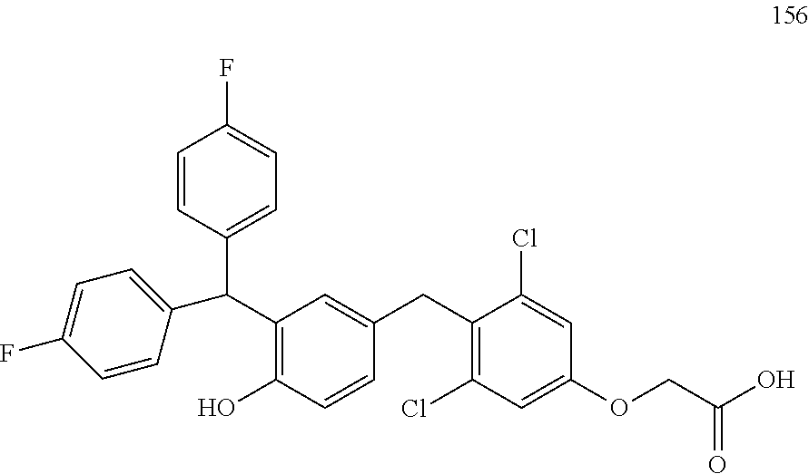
C1(C(C2=CC=C(F)C=C2)C2=CC=C(F)C=C2)=C(O)C=CC(CC2=C(Cl)C=C(OCC(O)=O)C=C2Cl)=C1
